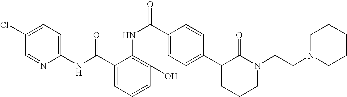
C1(Cl)=CC=C(NC(C2=CC=CC(O)=C2NC(=O)C2=CC=C(C3=CCCN(CCN4CCCCC4)C3=O)C=C2)=O)N=C1
